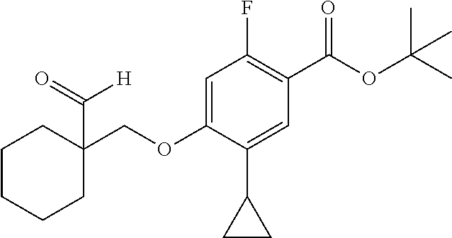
C1CCC(COC2=CC(F)=C(C(OC(C)(C)C)=O)C=C2C2CC2)(C(=O)[H])CC1
